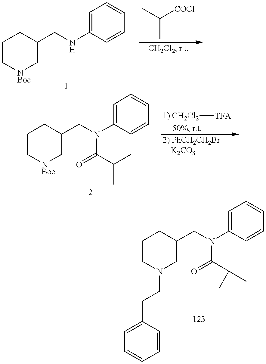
C1C[NBoc]CC(CNC2=CC=CC=C2)C1.CC([COCl])C.C1C[NBoc]CC(CN(C2=CC=CC=C2)C(=O)C(C)C)C1.[1) CH2Cl2][TFA].C1CN(CCC2=CC=CC=C2)CC(CN(C2=CC=CC=C2)C(=O)C(C)C)C1
